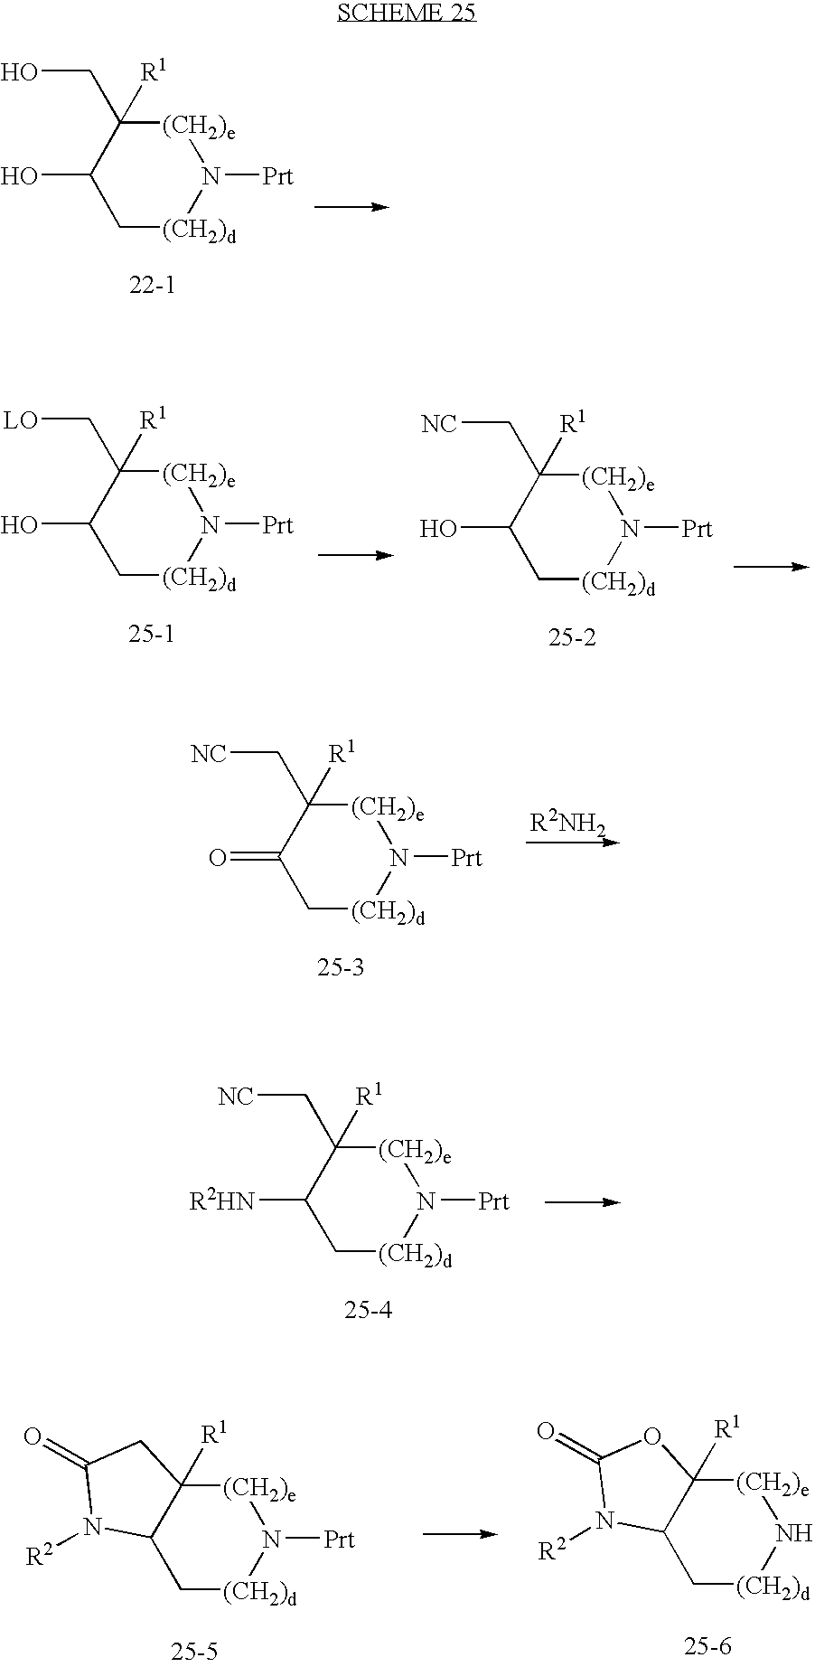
C1(O)C[(CH2)d]N([Prt])[(CH2)e]C1(CO)[R1].C1(O)C[(CH2)d]N([Prt])[(CH2)e]C1(C[LO])[R1].C1(O)C[(CH2)d]N([Prt])[(CH2)e]C1(C[NC])[R1].C1(=O)C[(CH2)d]N([Prt])[(CH2)e]C1(C[NC])[R1].C1([R2HN])C[(CH2)d]N([Prt])[(CH2)e]C1(C[NC])[R1].C12C[(CH2)d]N[(CH2)e]C1([R1])OC(=O)N2[R2].C12C[(CH2)d]N([Prt])[(CH2)e]C1([R1])CC(=O)N2[R2]
